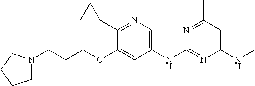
C(CCOC1=CC(NC2=NC(NC)=CC(C)=N2)=CN=C1C1CC1)N1CCCC1
